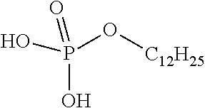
P(O[C12H25])(O)(=O)O
